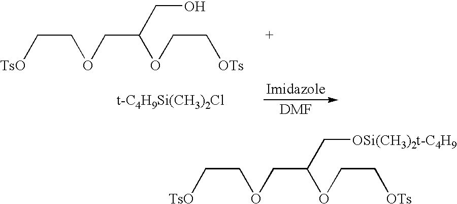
[TsO]CCOCC(OCC[OTs])CO.[t-C4H9Si(CH3)2Cl].[DMF].[TsO]CCOCC(OCC[OTs])C[OSi(CH3)2t-C4H9]
